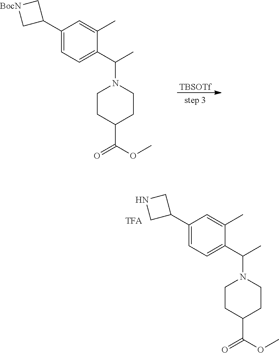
C1(C)=CC(C2C[BocN]C2)=CC=C1C(C)N1CCC(C(OC)=O)CC1.[TBSOTf].C1(C)=CC(C2CNC2)=CC=C1C(C)N1CCC(C(OC)=O)CC1
